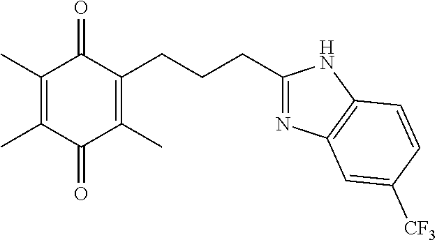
C1(C)=C(C)C(=O)C(C)=C(CCCC2=NC3=C(N2)C=CC([CF3])=C3)C1=O
